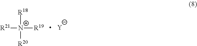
[R21][N+]([R19])([R18])[R20].[Y]
